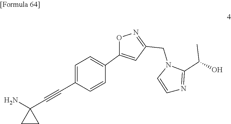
C1(C(O)C)=NC=CN1CC1=NOC(C2=CC=C(C#CC3(N)CC3)C=C2)=C1
